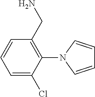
C1(CN)=C(N2C=CC=C2)C(Cl)=CC=C1
